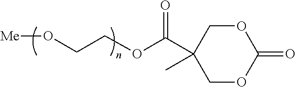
[Me]OCCOC(C1(C)COC(=O)OC1)=O
